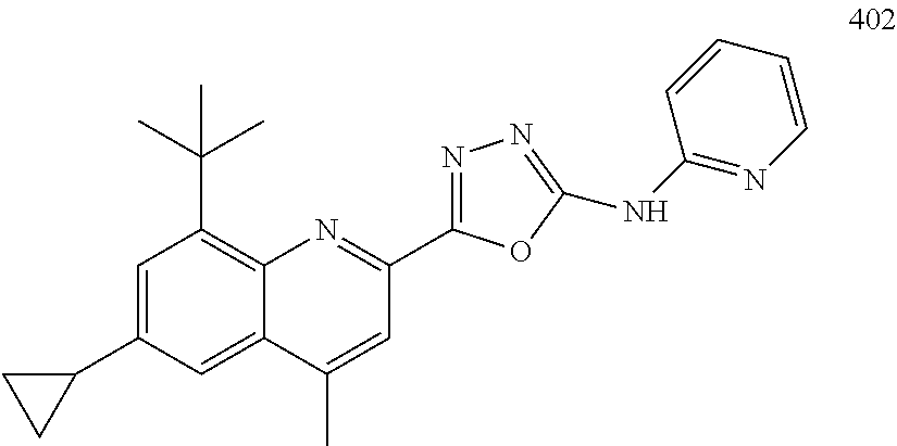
C1=C(C2CC2)C=C2C(=C1C(C)(C)C)N=C(C1=NN=C(NC3=NC=CC=C3)O1)C=C2C
